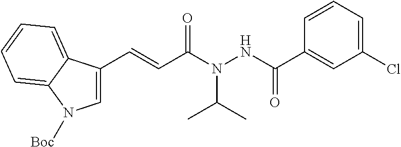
C1(Cl)=CC=CC(C(NN(C(C=CC2=CN([Boc])C3=CC=CC=C23)=O)C(C)C)=O)=C1
